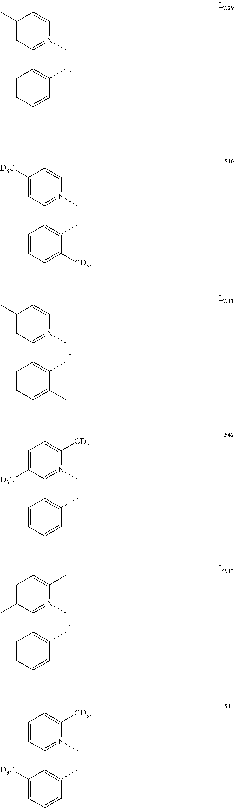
C1=CC(C)=CC(C)=C1C1=N(C)C=CC(C)=C1.C1=CC=C(C)C(C)=C1C1=N(C)C=CC(C)=C1.C1=CC=CC(C)=C1C1=N(C)C(C)=CC=C1C.C1=CC=C([CD3])C(C)=C1C1=N(C)C=CC([D3C])=C1.C1([D3C])=CC=CC(C)=C1C1=N(C)C([CD3])=CC=C1.C1=CC=CC(C)=C1C1=N(C)C([CD3])=CC=C1[D3C]
